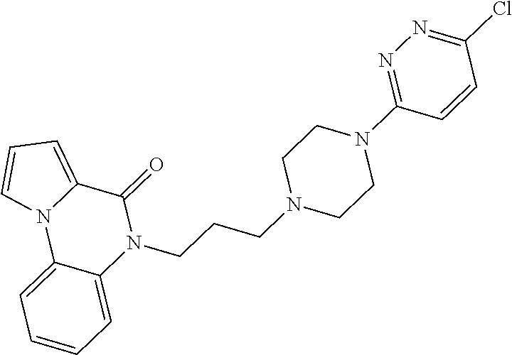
N1(CCCN2CCN(C3=NN=C(Cl)C=C3)CC2)C(=O)C2=CC=CN2C2=CC=CC=C12
